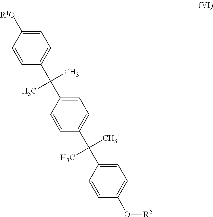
C1(C(C2=CC=C(C(C)(C)C3=CC=C(O[R2])C=C3)C=C2)(C)C)=CC=C([R1O])C=C1
